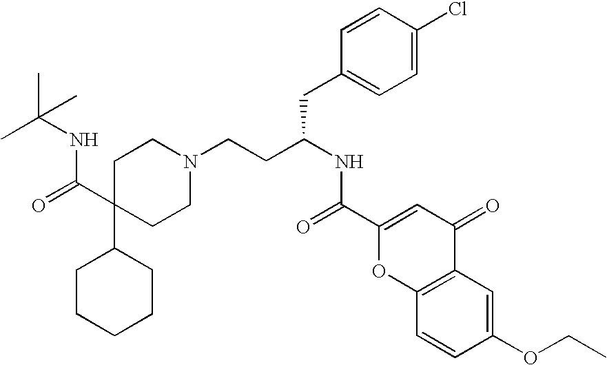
C1C(C(=O)NC(C)(C)C)(C2CCCCC2)CCN(CCC(CC2=CC=C(Cl)C=C2)NC(=O)C2=CC(=O)C3=C(O2)C=CC(OCC)=C3)C1
